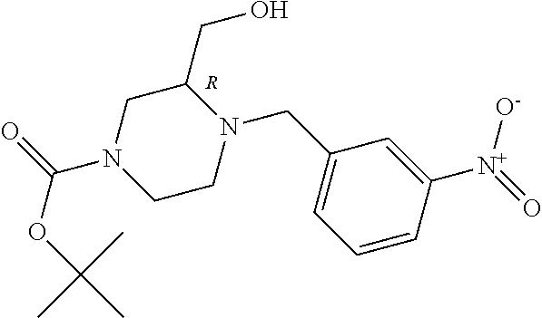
C1=CC([N+]([O-])=O)=CC(CN2CCN(C(OC(C)(C)C)=O)CC2CO)=C1.[R]
